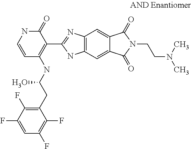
C1=CNC(=O)C(C2=NC3=C(N2)C=C2C(=C3)C(=O)N(CCN(C)C)C2=O)=C1NC(CC1=C(F)C(F)=CC(F)=C1F)O
